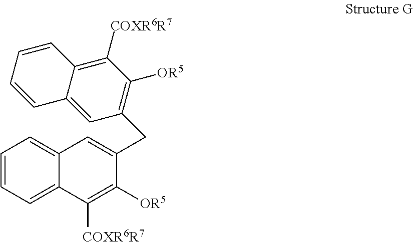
C1([COXR6R7])=C2C(=CC(CC3=CC4=CC=CC=C4C([COXR6R7])=C3[OR5])=C1[OR5])C=CC=C2
